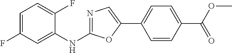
C1=C(F)C=C(NC2=NC=C(C3=CC=C(C(OC)=O)C=C3)O2)C(F)=C1
